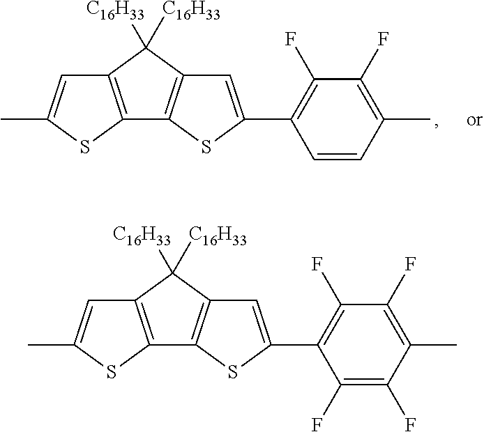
CC1=CC2=C(S1)C1=C(C2([C16H33])[C16H33])C=C(C2=C(F)C(F)=C(C)C(F)=C2F)S1.CC1=CC2=C(S1)C1=C(C2([C16H33])[C16H33])C=C(C2=C(F)C(F)=C(C)C=C2)S1
